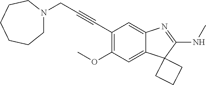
C(C1=C(OC)C=C2C(=C1)N=C(NC)C21CCC1)#CCN1CCCCCC1
